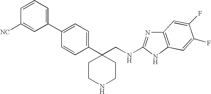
C1=C(C2=CC=CC([NC])=C2)C=CC(C2(CNC3=NC4=C(N3)C=C(F)C(F)=C4)CCNCC2)=C1
